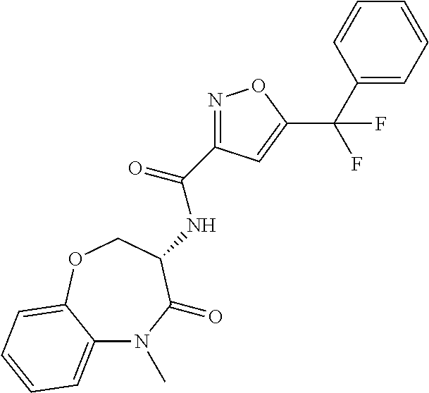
N(C(=O)C1=NOC(C(C2=CC=CC=C2)(F)F)=C1)C1C(=O)N(C)C2=CC=CC=C2OC1
